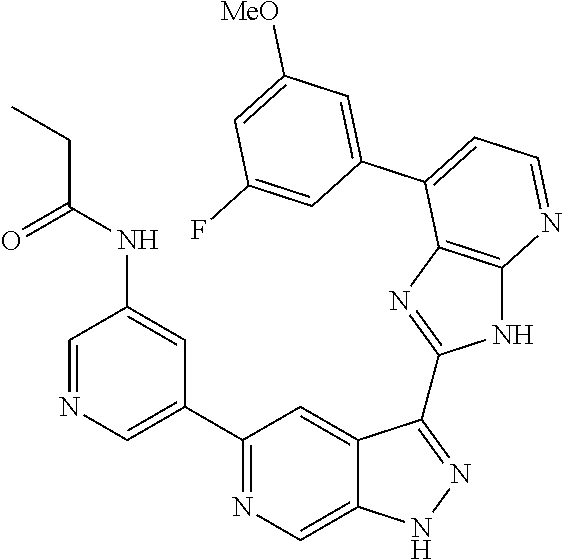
C1(C2=NC=C3C(=C2)C(C2=NC4=C(N2)N=CC=C4C2=CC([MeO])=CC(F)=C2)=NN3)=CN=CC(NC(CC)=O)=C1
